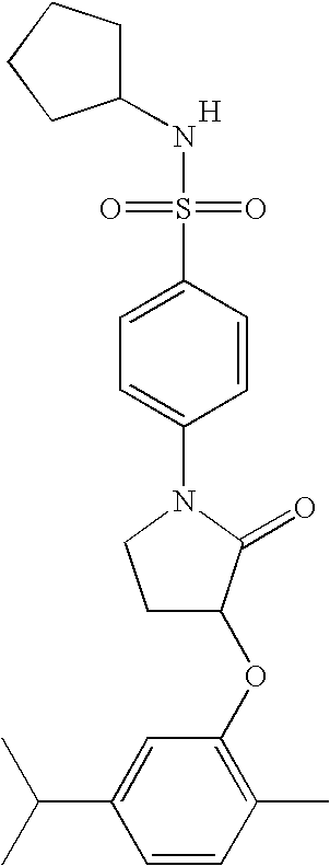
C1C(NS(=O)(=O)C2=CC=C(N3CCC(OC4=C(C)C=CC(C(C)C)=C4)C3=O)C=C2)CCC1.[H]
